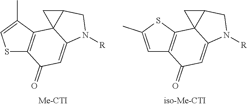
S1C2=C(C(C)=C1)C13C(=CC2=O)N([R])CC1C3.C1=C(C)SC2=C1C(=O)C=C1C23C(CN1[R])C3
